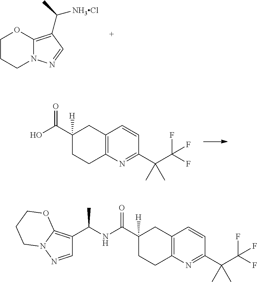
OC(C1([H])CCC2=C(C1)C=CC(C(C(F)(F)F)(C)C)=N2)=O.C1CCN2C(=C(C([NH3Cl])C)C=N2)O1.C(NC(C1([H])CCC2=C(C1)C=CC(C(C(F)(F)F)(C)C)=N2)=O)(C1=C2N(N=C1)CCCO2)C
